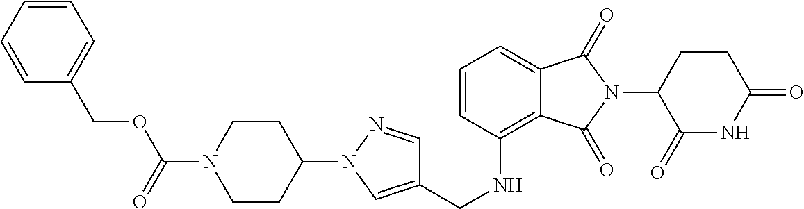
C1=C2C(=C(NCC3=CN(C4CCN(C(OCC5=CC=CC=C5)=O)CC4)N=C3)C=C1)C(=O)N(C1C(=O)NC(=O)CC1)C2=O
